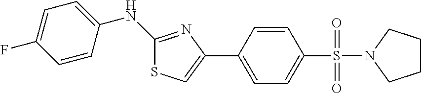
C1(NC2=CC=C(F)C=C2)=NC(C2=CC=C(S(=O)(=O)N3CCCC3)C=C2)=CS1
